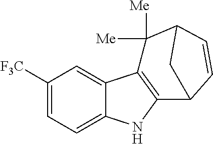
C1([F3C])=CC=C2C(=C1)C1=C(N2)C2C=CC(C1([Me])[Me])C2
